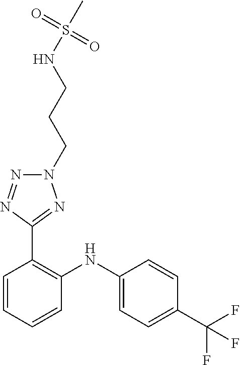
C1=CC(C(F)(F)F)=CC=C1NC1=C(C2=NN(CCCNS(C)(=O)=O)N=N2)C=CC=C1
